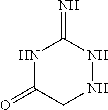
C1(=O)CNNC(=N)N1
